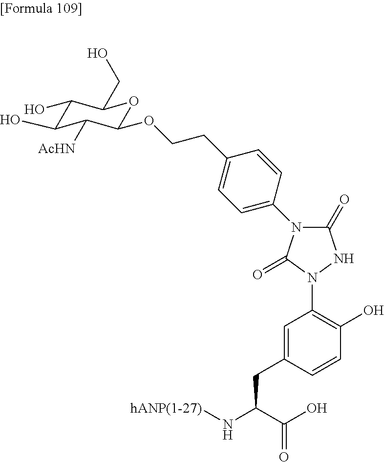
C1(O)C(O)C([AcHN])C(OCCC2=CC=C(N3C(=O)NN(C4=C(O)C=CC(CC(N[hANP(1-27)])C(O)=O)=C4)C3=O)C=C2)OC1CO
